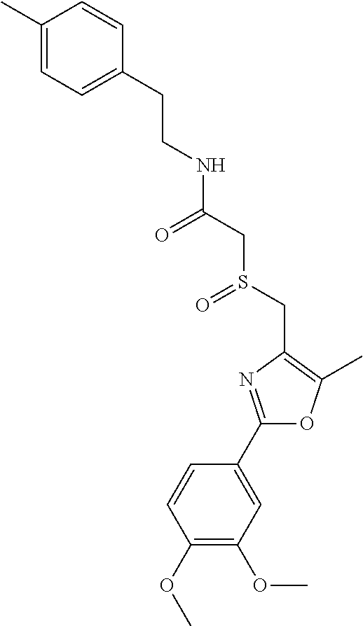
C1(C)=CC=C(CCNC(=O)CS(CC2=C(C)OC(C3=CC(OC)=C(OC)C=C3)=N2)=O)C=C1
